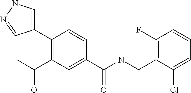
C1(C2=C(C(O)C)C=C(C(=O)NCC3=C(F)C=CC=C3Cl)C=C2)=CNN=C1
